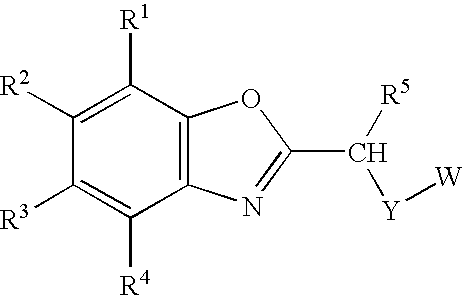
C1([R2])=C([R1])C2=C(C([R4])=C1[R3])N=C(C([R5])[Y][W])O2
